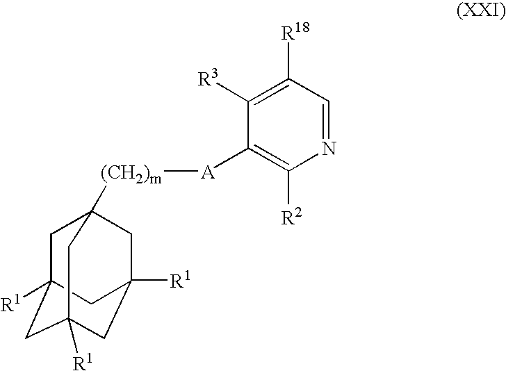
C1C2([R1])CC3([R1])CC([R1])(CC1([(CH2)m][A]C1=C([R2])N=CC([R18])=C1[R3])C3)C2
